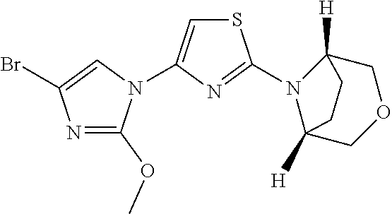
N1=C(OC)N(C2=CSC(N3C4([H])COCC3([H])CC4)=N2)C=C1Br
